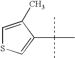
C1=C(C)C(C(C)(C)C)=CS1
